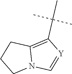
N12C(=C(C(C)(C)C)[Y]=C1)CCC2
